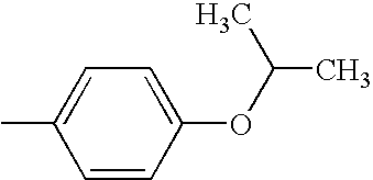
C1=CC(OC(C)C)=CC=C1C
